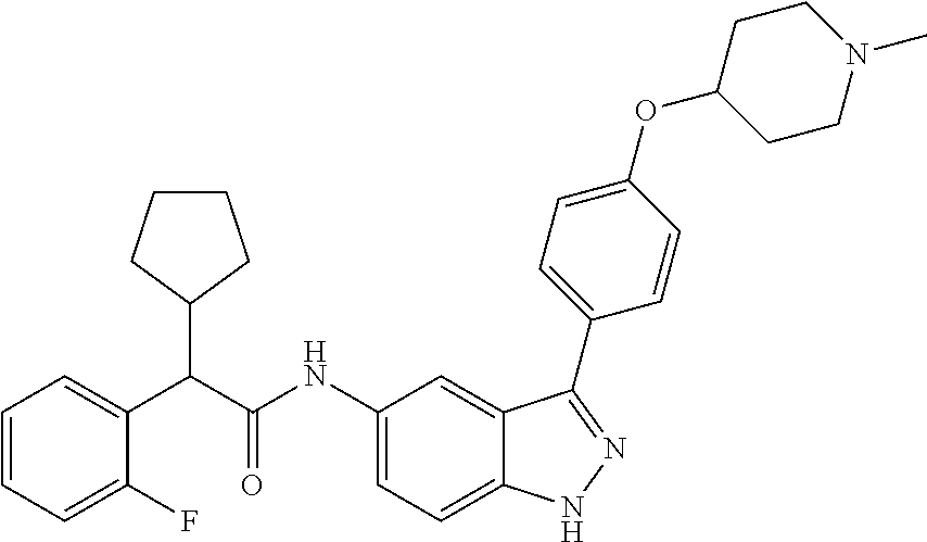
C1=CC=C(F)C(C(C(=O)NC2=CC=C3C(=C2)C(C2=CC=C(OC4CCN(C)CC4)C=C2)=NN3)C2CCCC2)=C1
